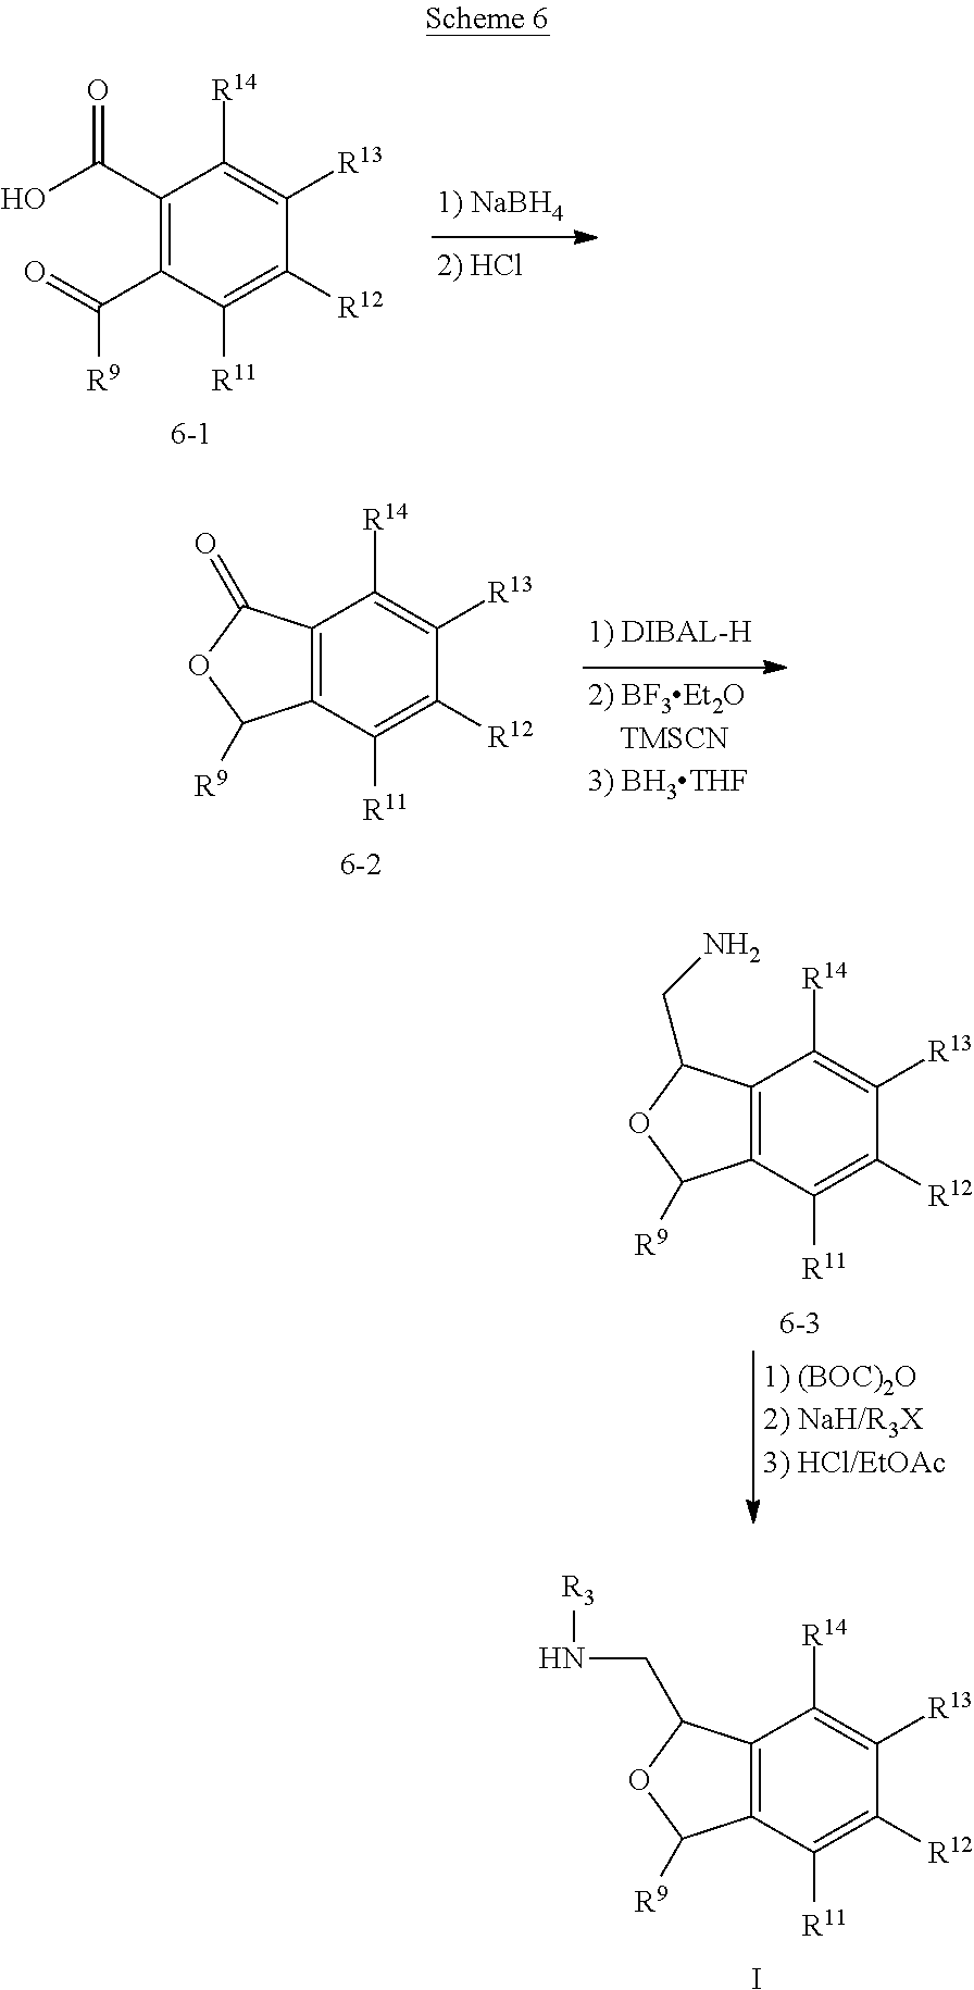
C1(C(O)=O)=C(C(=O)[R9])C([R11])=C([R12])C([R13])=C1[R14].[6-1].[6-2].C12=C(C([R11])=C([R12])C([R13])=C1[R14])C([R9])OC2=O.[6-3].C12=C(C([R11])=C([R12])C([R13])=C1[R14])C([R9])OC2CN.I.C12=C(C([R11])=C([R12])C([R13])=C1[R14])C([R9])OC2CN[R3]
